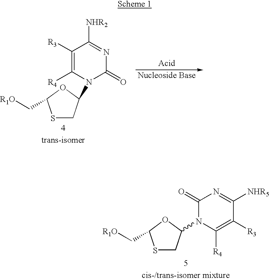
S1CC(N2C(=O)N=C([NHR2])C([R3])=C2[R4])OC1C[R1O].S1CC(N2C([R4])=C([R3])C([NHR5])=NC2=O)OC1C[R1O]
